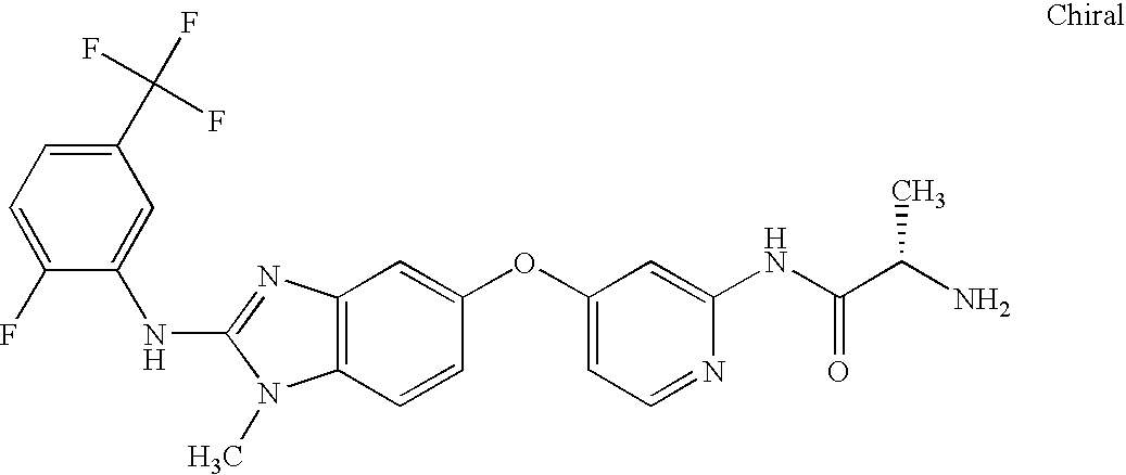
N(C1=NC2=C(N1C)C=CC(OC1=CC=NC(NC(C(N)C)=O)=C1)=C2)C1=CC(C(F)(F)F)=CC=C1F
